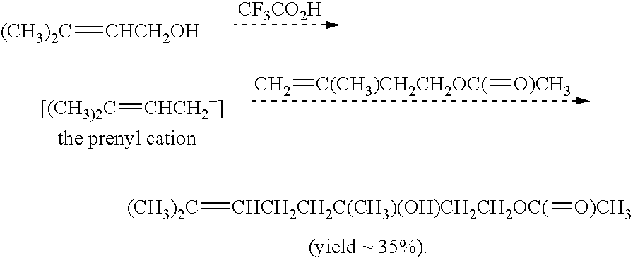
[(CH3)2C]=[CHCH2CH2C(CH3)(OH)CH2CH2OC(]=[O)CH3].[(CH3)2C]=[CHCH2OH].[CF3CO2H].[[(CH3)2C]=[CHCH2+]].C=[C(CH3)CH2CH2OC(]=[O)CH3]
